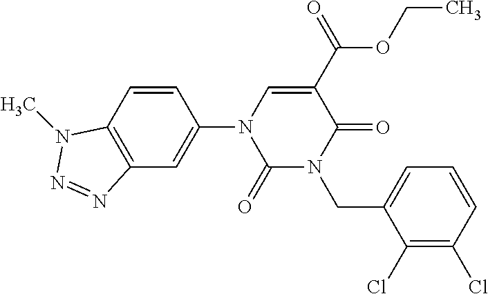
C1(=O)N(CC2=CC=CC(Cl)=C2Cl)C(=O)C(C(=O)OCC)=CN1C1=CC2=C(C=C1)N(C)N=N2
